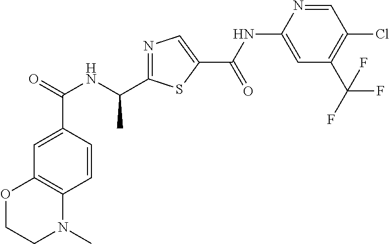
C1=CC(C(=O)NC(C)C2=NC=C(C(NC3=CC(C(F)(F)F)=C(Cl)C=N3)=O)S2)=CC2=C1N(C)CCO2
